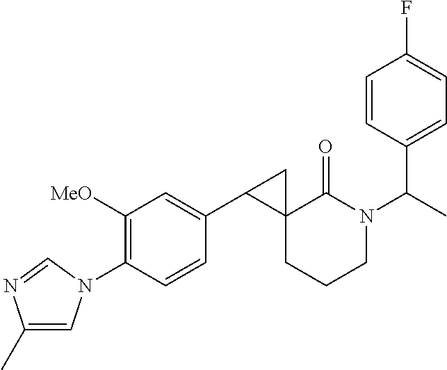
C1(C)=CN(C2=C([MeO])C=C(C3C4(CCCN(C(C)C5=CC=C(F)C=C5)C4=O)C3)C=C2)C=N1
